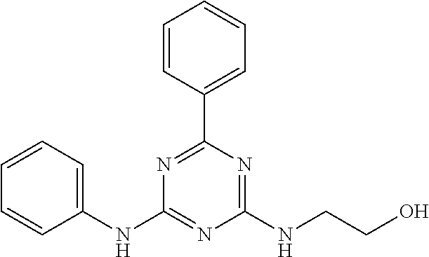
C1=CC=CC(NC2=NC(NCCO)=NC(C3=CC=CC=C3)=N2)=C1
